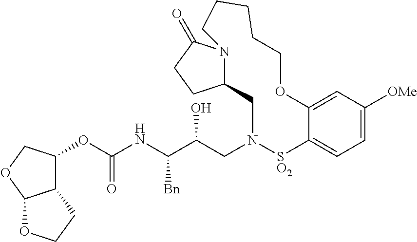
C1([OMe])=CC=C2C(=C1)OCCCCCN1C(=O)CCC1CN(CC(C([Bn])NC(=O)OC1C3C(OC1)OCC3)O)[SO2]2
